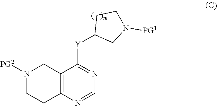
C12=C(N=CN=C1[Y]C1CN([PG1])CC1)CCN([PG2])C2
